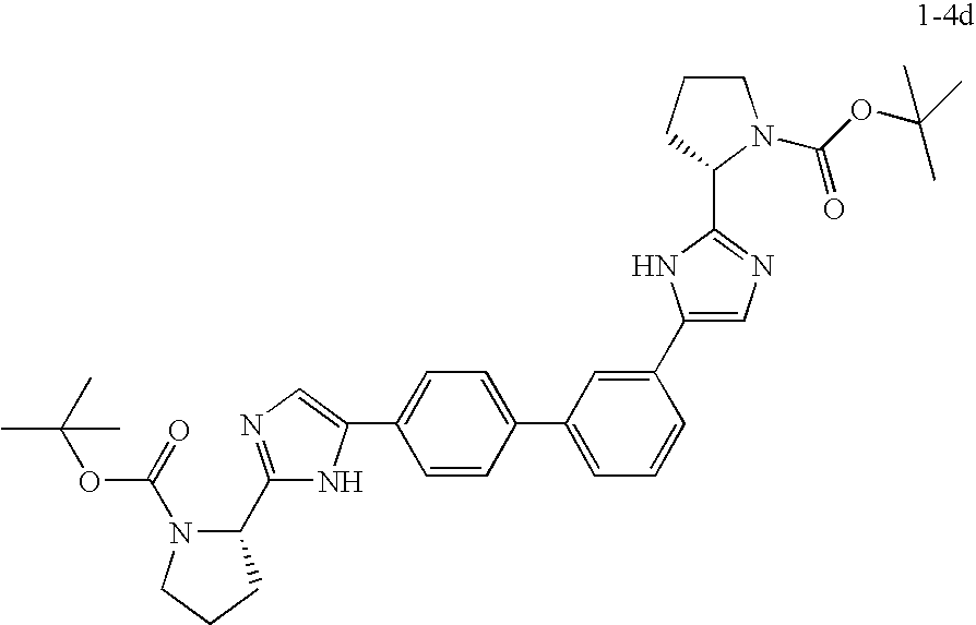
CC(C)(OC(=O)N1C(C2=NC=C(C3=CC=C(C4=CC=CC(C5=CN=C(C6N(C(OC(C)(C)C)=O)CCC6)N5)=C4)C=C3)N2)CCC1)C
